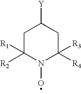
C1C([R1])([R2])N(O)C([R3])([R4])CC1[Y]
